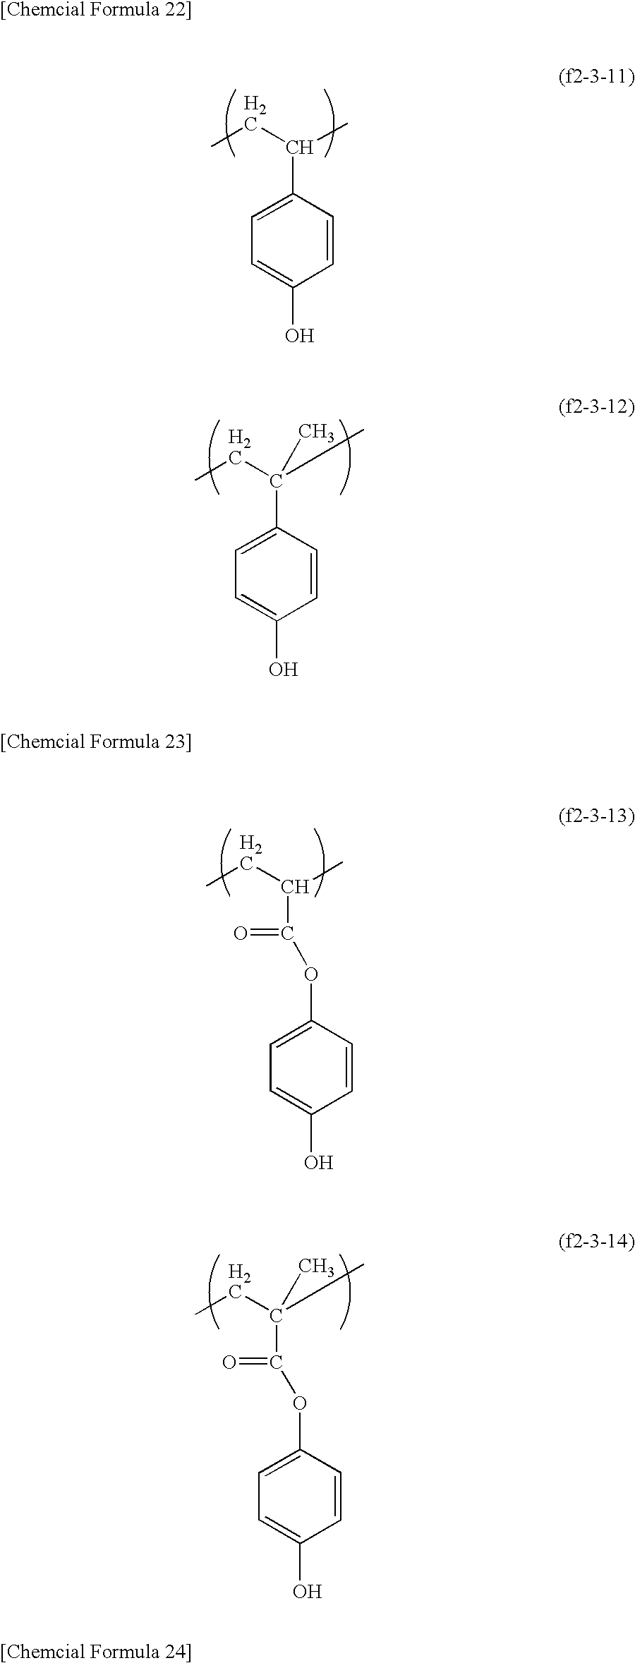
CCC(C)(C1=CC=C(O)C=C1)C.CCC(C1=CC=C(O)C=C1)C.CCC(C(OC1=CC=C(O)C=C1)=O)C.CCC(C)(C)C(OC1=CC=C(O)C=C1)=O
